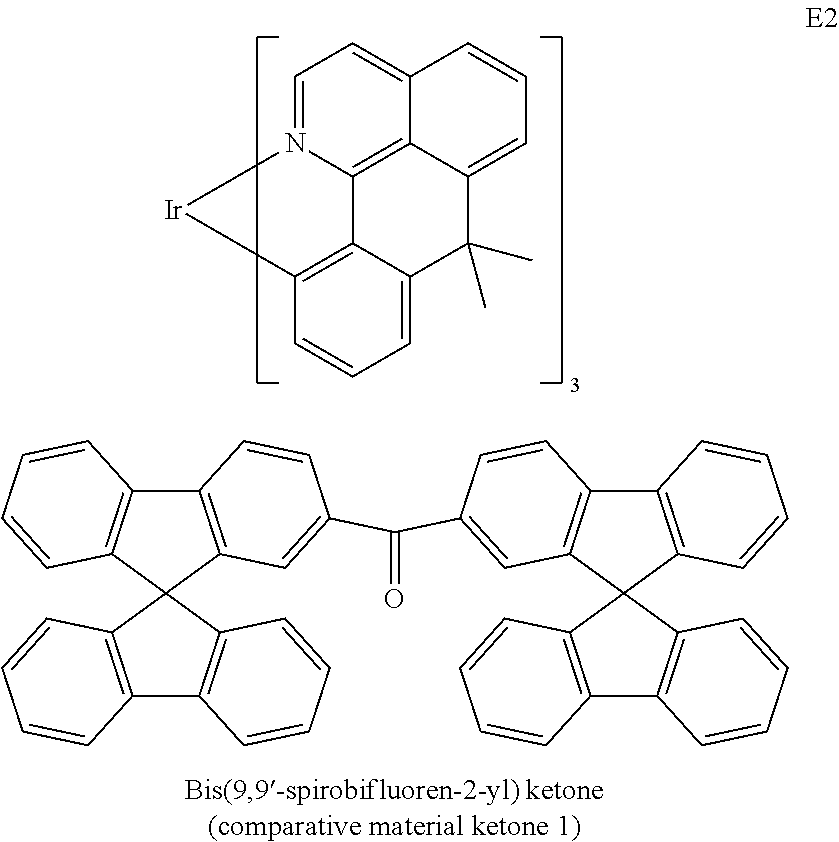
C1=N2C3=C4C(=C1)C=CC=C4C(C)(C)C1=CC=CC(=C31)[Ir]2.C12=C(C3(C4=C1C=CC=C4)C1=C(C4=C3C=CC=C4)C=CC(C(=O)C3=CC4=C(C5=C(C46C4=C(C7=C6C=CC=C7)C=CC=C4)C=CC=C5)C=C3)=C1)C=CC=C2
